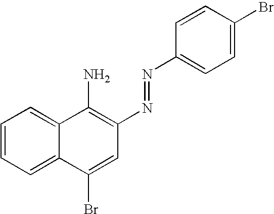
C1=CC=C2C(=C1)C(N)=C(N=NC1=CC=C(Br)C=C1)C=C2Br
